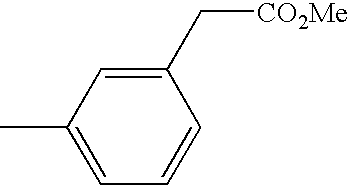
C1(C)=CC=CC(C[CO2Me])=C1
